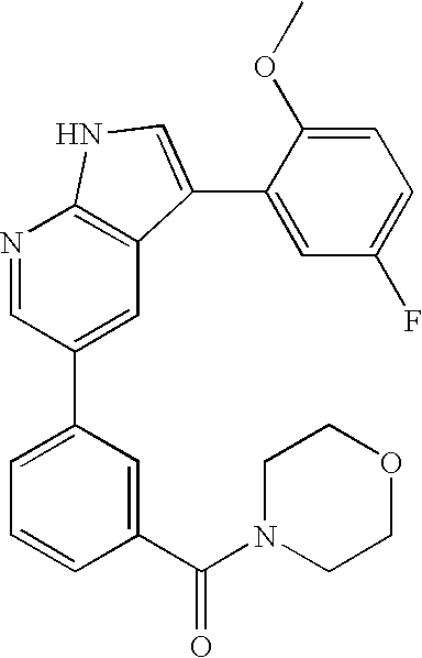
N1=CC(C2=CC=CC(C(N3CCOCC3)=O)=C2)=CC2=C1NC=C2C1=CC(F)=CC=C1OC
